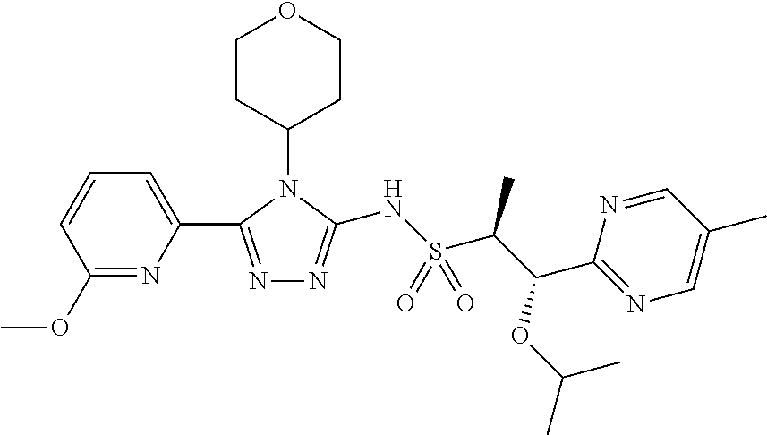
N1=C(OC)C=CC=C1C1=NN=C(NS(C(C(OC(C)C)C2=NC=C(C)C=N2)C)(=O)=O)N1C1CCOCC1
